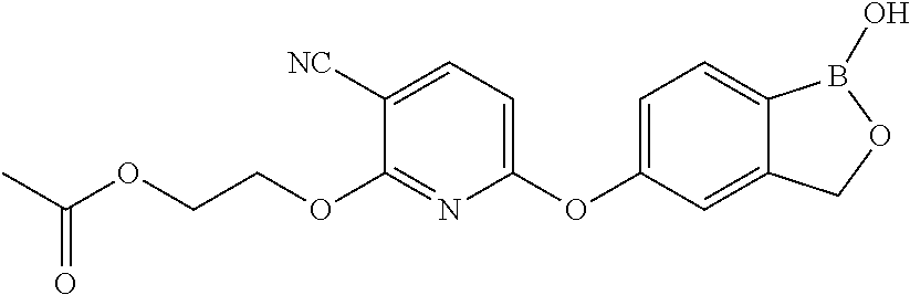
C1=C(OC2=CC=C([NC])C(OCCOC(C)=O)=N2)C=C2C(=C1)B(O)OC2
